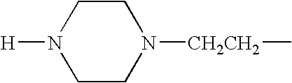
C1CN([H])CCN1[CH2CH2]C
